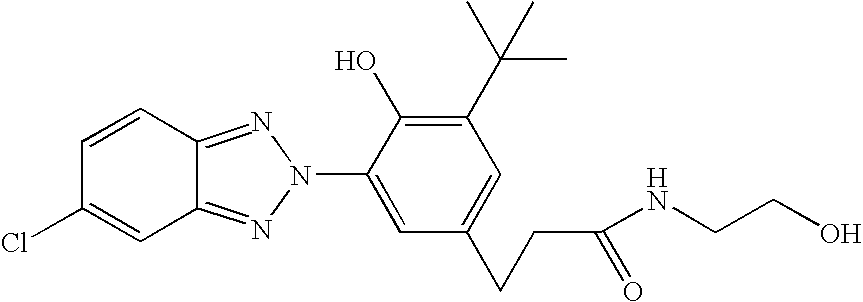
C12=NN(C3=CC(CCC(=O)NCCO)=CC(C(C)(C)C)=C3O)N=C1C=C(Cl)C=C2
